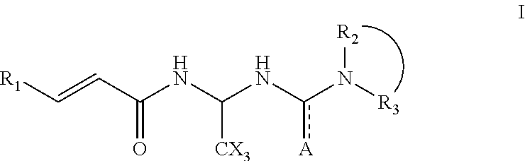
[R1]C=CC(NC(Nc(N([R3])[R2])[A])[CX3])=O
